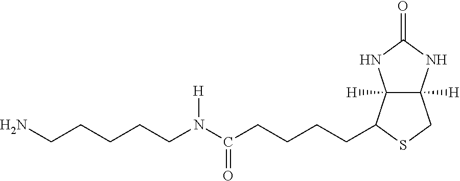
C12([H])C([H])(C(CCCCC(=O)N([H])CCCCCN)SC1)NC(=O)N2
